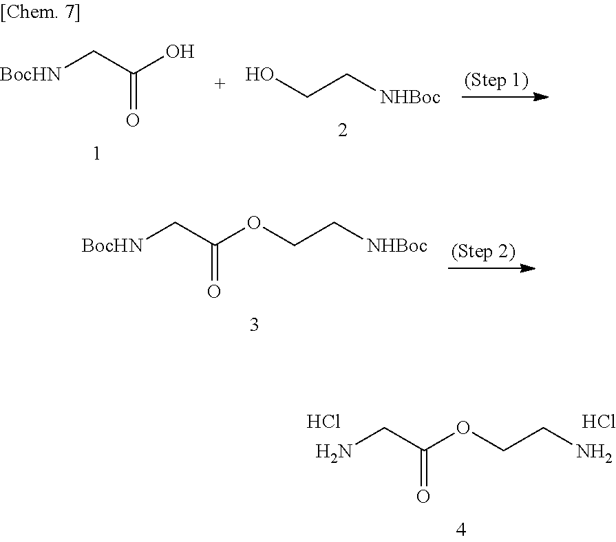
[BocHN]CC(OCC[NHBoc])=O.NCC(OCCN)=O.Cl.Cl.C(C[NHBoc])O.[BocHN]CC(O)=O
